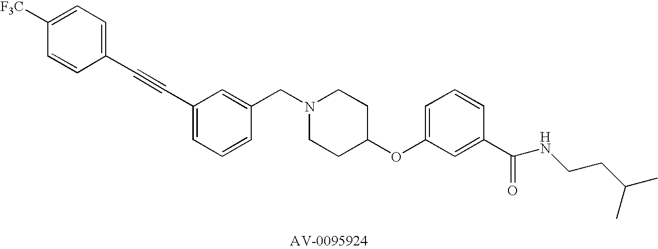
C1(CN2CCC(OC3=CC=CC(C(=O)NCCC(C)C)=C3)CC2)=CC(C#CC2=CC=C([F3C])C=C2)=CC=C1
